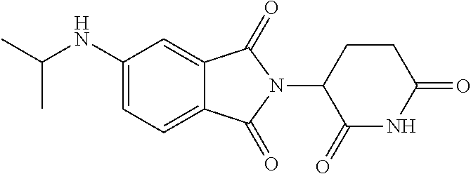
C1(NC(C)C)=CC=C2C(=C1)C(=O)N(C1C(=O)NC(=O)CC1)C2=O
